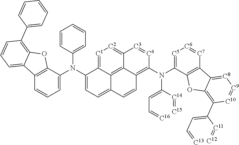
C12=C(C(N(C3=CC=C4C5=C6C(=C(N(C(=CC=[C16])[C14]=[C15])C7=[C5][C6]=[C7]C8=C7OC7=C(C(=CC=[C13])[C11]=[C12])[C10]=[C9][C8]=C87)[C4]=[C3]C6=[C2][C1]=C35)C=C4)C3=CC=CC=C3)=CC=C1)OC1=C(C3=CC=CC=C3)C=CC=C21
